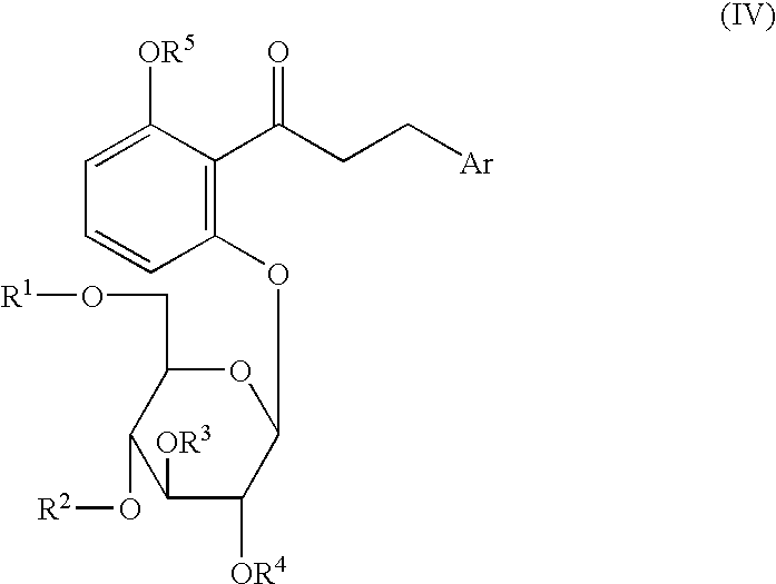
C1(OC2OC(CO[R1])C(O[R2])C([OR3])C2[OR4])=C(C(CC[Ar])=O)C([OR5])=CC=C1
